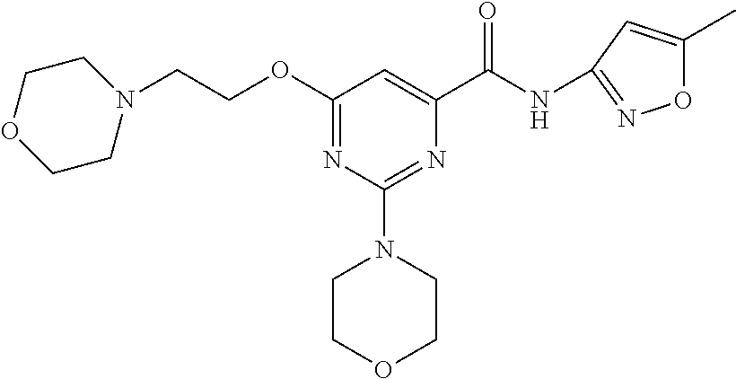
N(C(C1=CC(OCCN2CCOCC2)=NC(N2CCOCC2)=N1)=O)C1=NOC(C)=C1
